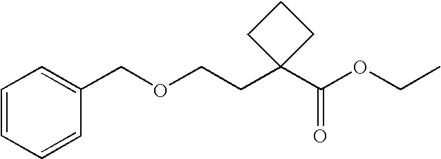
C1=CC=CC(COCCC2(C(OCC)=O)CCC2)=C1
